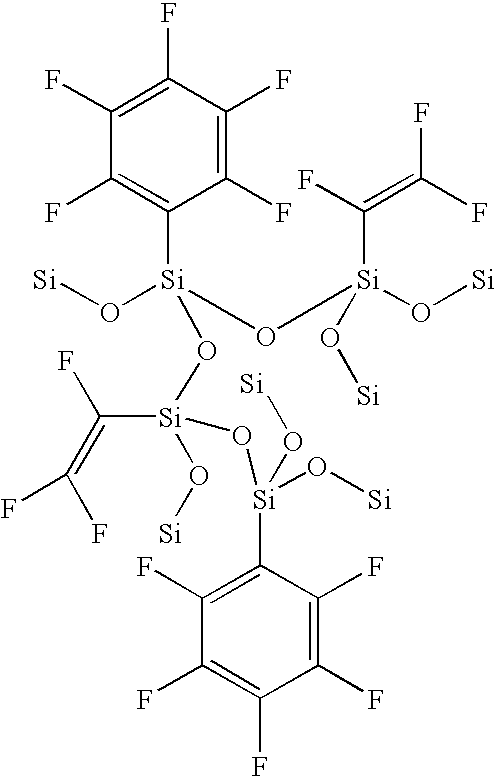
C1(F)=C([Si](O[Si](C(F)=C(F)F)(O[Si])O[Si])(O[Si])O[Si](O[Si])(C(=C(F)F)F)O[Si](O[Si])(O[Si])C2=C(F)C(F)=C(F)C(F)=C2F)C(F)=C(F)C(F)=C1F
